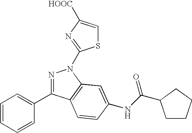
N1=C(C2=CC=CC=C2)C2=C(N1C1=NC([HOOC])=CS1)C=C(NC(=O)C1CCCC1)C=C2
